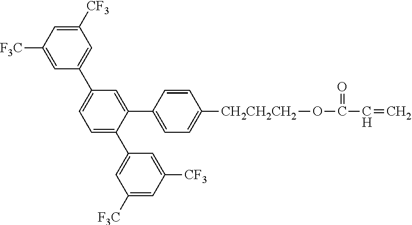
C1=C(C2=CC([CF3])=CC([F3C])=C2)C=C(C2=CC=C([CH2CH2CH2]OC(=O)C=C)C=C2)C(C2=CC([F3C])=CC([CF3])=C2)=C1
